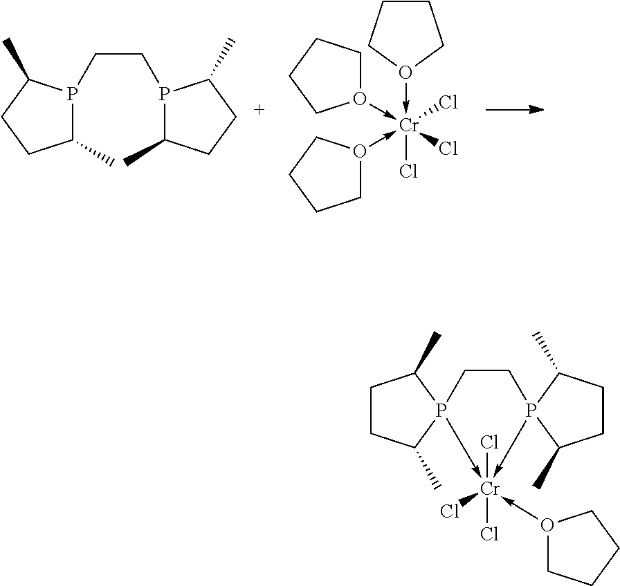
O1(->[Cr](-O2CCCC2)(-O2CCCC2)(Cl)(Cl)Cl)CCCC1.C1(C)CCC(C)P1CCP1C(C)CCC1C.O1(->[Cr]2(Cl)(Cl)(Cl)-P3(C(C)CCC3C)CCP->23C(C)CCC3C)CCCC1
